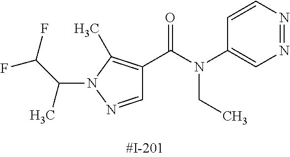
N1=NC=CC(N(C(=O)C2=C(C)N(C(C)C(F)F)N=C2)CC)=C1
